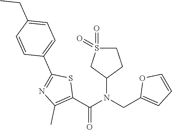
C1(C(N(CC2=CC=CO2)C2CCS(=O)(=O)C2)=O)=C(C)N=C(C2=CC=C(CC)C=C2)S1
